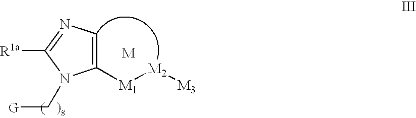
[M].C1=C([M1][M2][M3])N(C[G])C([R1a])=N1
